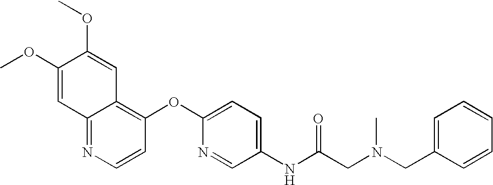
C1(OC)=CC2=NC=CC(OC3=CC=C(NC(CN(CC4=CC=CC=C4)C)=O)C=N3)=C2C=C1OC
